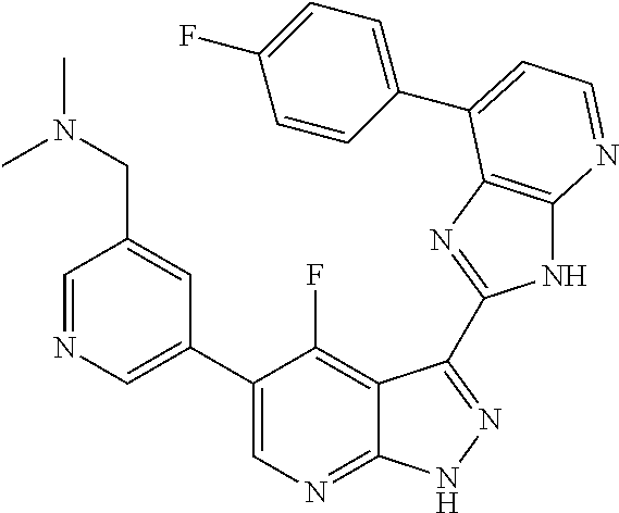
C1=NC=C(C2=CN=C3C(=C2F)C(C2=NC4=C(N2)N=CC=C4C2=CC=C(F)C=C2)=NN3)C=C1CN(C)C
